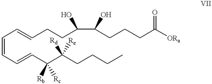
C(=CC=CC(C(CCCC)([Rd])[Re])([Rb])[Rc])C=CCCC(C(CCCC([ORa])=O)O)O
